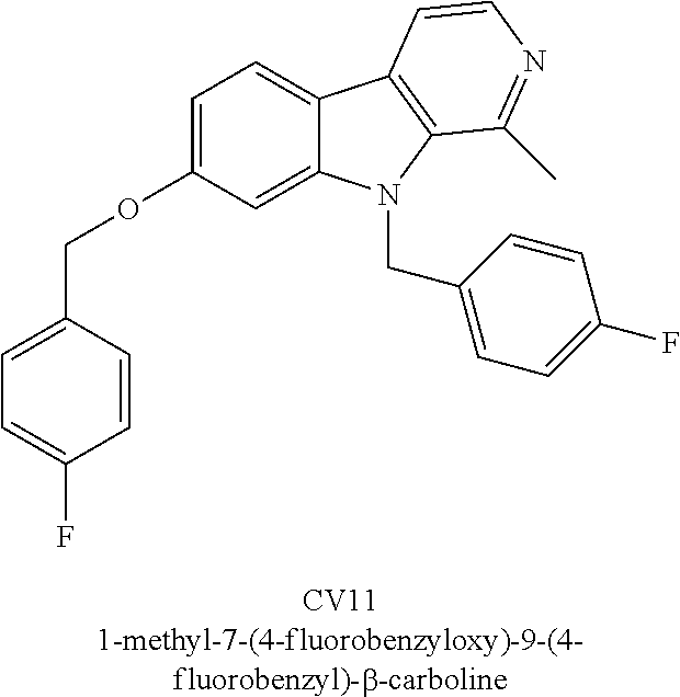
C1=CC(COC2=CC=C3C(=C2)N(CC2=CC=C(F)C=C2)C2=C3C=CN=C2C)=CC=C1F
